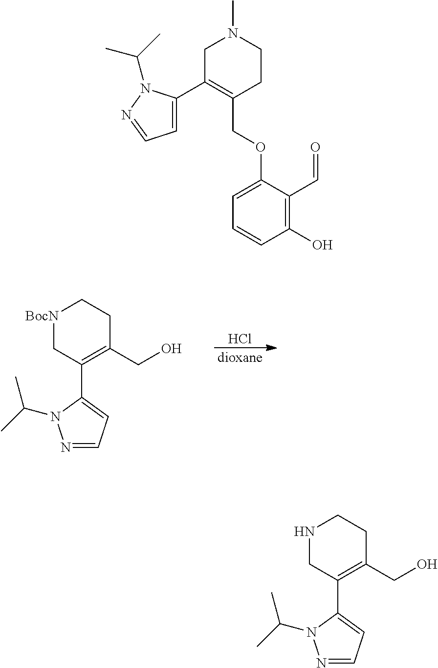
Cl.[dioxane].[BocN]1CC(C2=CC=NN2C(C)C)=C(CO)CC1.N1CC(C2=CC=NN2C(C)C)=C(CO)CC1.C1=C(OCC2=C(C3=CC=NN3C(C)C)CN(C)CC2)C(C=O)=C(O)C=C1
